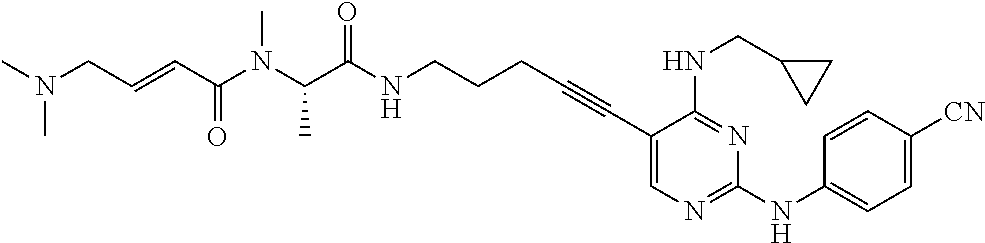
C(N(C(C(NCCCC#CC1=CN=C(NC2=CC=C([CN])C=C2)N=C1NCC1CC1)=O)C)C)(C=CCN(C)C)=O
